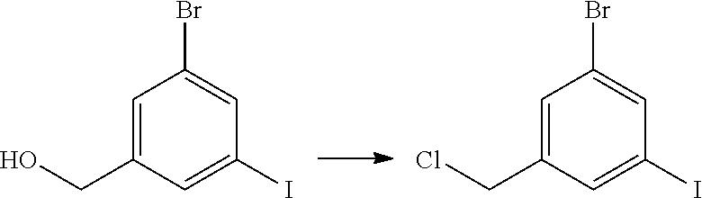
C1=C(CO)C=C(I)C=C1Br.C1=C(CCl)C=C(I)C=C1Br
